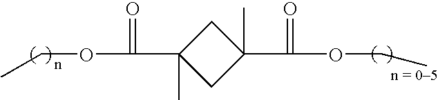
CCOC(=O)C1(C)CC(C(OCC)=O)(C)C1
